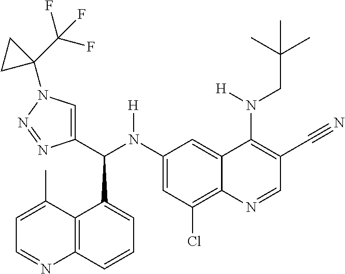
C1(N(C(C2=CN(C3(C(F)(F)F)CC3)N=N2)C2=CC=CC3=C2C(C)=CC=N3)[H])=CC(Cl)=C2C(=C1)C(N(CC(C)(C)C)[H])=C(C#N)C=N2
